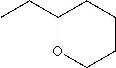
C1(CC)OCCCC1
